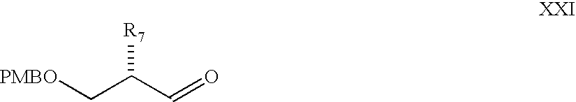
C(C(C=O)[R7])[PMBO]
